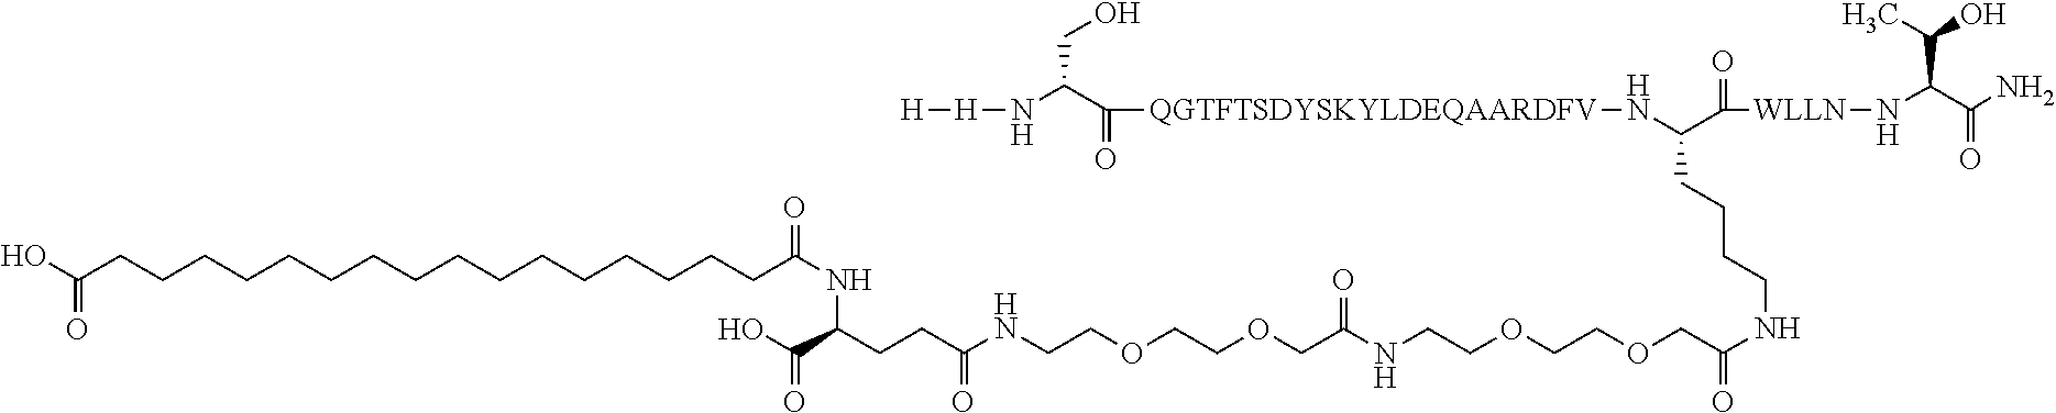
C(CCCCCCCCCCCCCCCCC(NC(C(=O)O)CCC(NCCOCCOCC(=O)NCCOCCOCC(NCCCCC(N[QGTFTSDYSKYLDEQAARDFV]C(=O)C(CO)N[H][H])C(=O)[WLLN]NC(C(=O)N)C(C)O)=O)=O)=O)(O)=O
